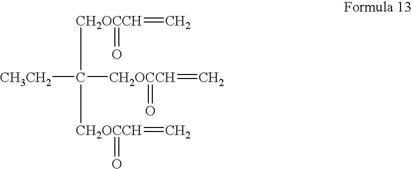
[CH2OCCH](C([CH2OCCH](=C)=O)([CH2OCCH](=C)=O)[CH3CH2])(=O)=C
